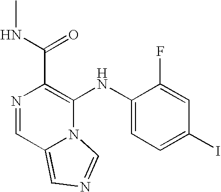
N1=CC2=CN=CN2C(NC2=CC=C(I)C=C2F)=C1C(NC)=O
